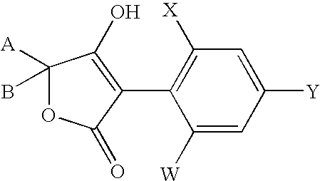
C1([W])=CC([Y])=CC([X])=C1C1=C(O)C([A])(B)OC1=O
